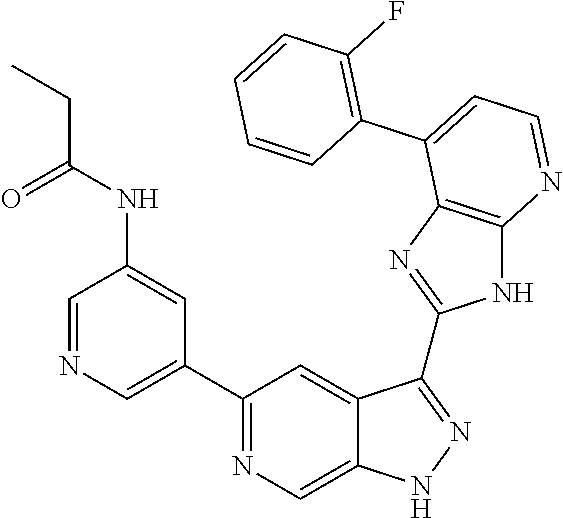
C1=NC=C(C2=NC=C3C(=C2)C(C2=NC4=C(N2)N=CC=C4C2=C(F)C=CC=C2)=NN3)C=C1NC(CC)=O
